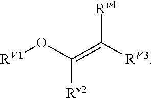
[RV1]OC([Rv2])=C([Rv4])[RV3]
